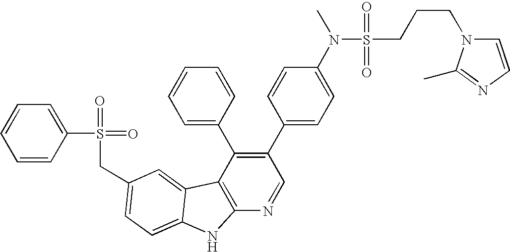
C(C1=CC=C2C(=C1)C1=C(N=CC(C3=CC=C(N(S(CCCN4C=CN=C4C)(=O)=O)C)C=C3)=C1C1=CC=CC=C1)N2)S(=O)(=O)C1=CC=CC=C1
